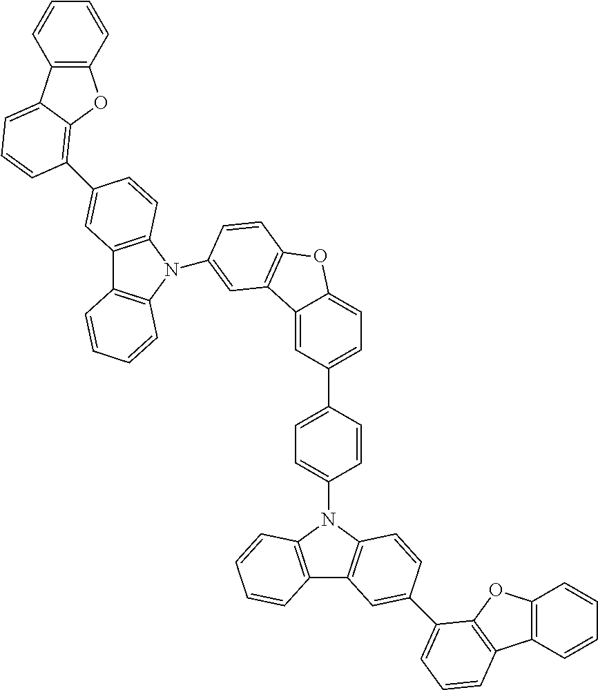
C12=C(C=CC=C1)OC1=C(C3=CC4=C(N(C5=CC6=C(OC7=CC=C(C8=CC=C(N9C%10=C(C%11=C9C=CC(C9=CC=CC%12=C9OC9=C%12C=CC=C9)=C%11)C=CC=C%10)C=C8)C=C76)C=C5)C5=C4C=CC=C5)C=C3)C=CC=C21
